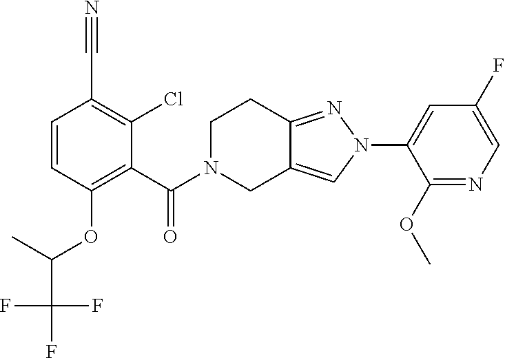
C1=C(F)C=C(N2N=C3C(=C2)CN(C(=O)C2=C(OC(C(F)(F)F)C)C=CC(C#N)=C2Cl)CC3)C(OC)=N1
